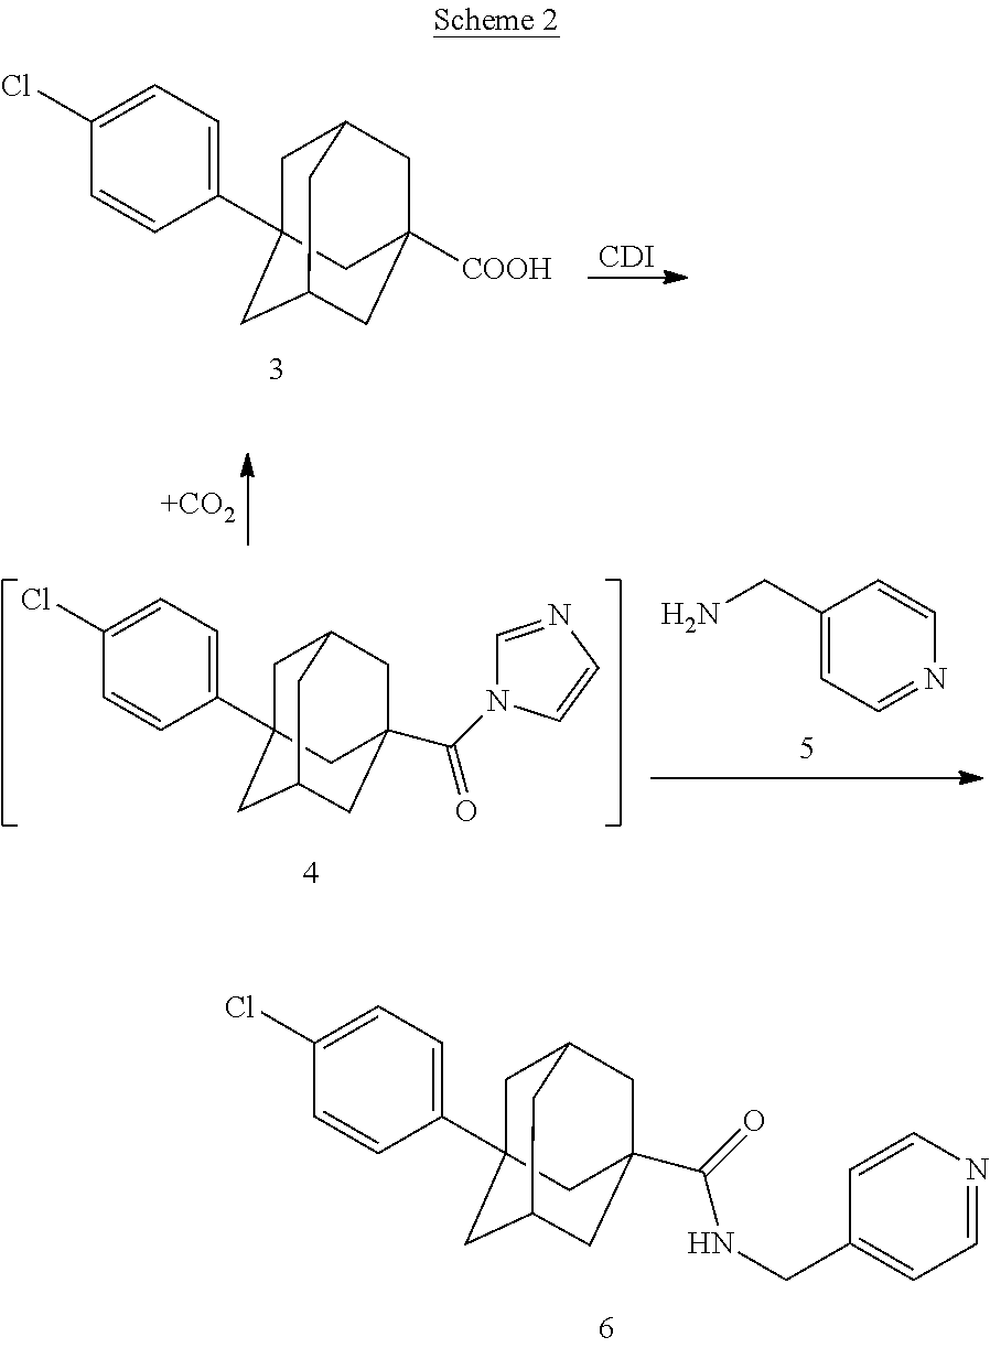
C1C2(C3=CC=C(Cl)C=C3)CC3CC(C(=O)NCC4=CC=NC=C4)(CC1C3)C2.C1C2(C3=CC=C(Cl)C=C3)CC3CC([COOH])(CC1C3)C2.[CDI].[+CO2].C1(CN)=CC=NC=C1.C1C2(C3=CC=C(Cl)C=C3)CC3CC(C(=O)N4C=NC=C4)(CC1C3)C2
